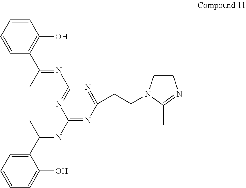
C1=CC(C(C)=NC2=NC(N=C(C3=CC=CC=C3O)C)=NC(CCN3C=CN=C3C)=N2)=C(O)C=C1
